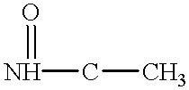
N(CC)=O
